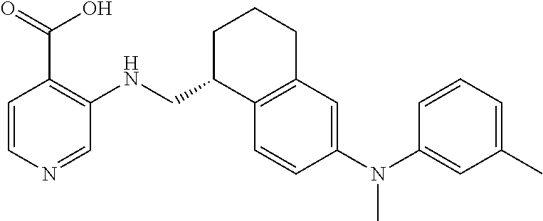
C1=CC(N(C2=CC(C)=CC=C2)C)=CC2=C1C(CNC1=C(C(O)=O)C=CN=C1)CCC2
